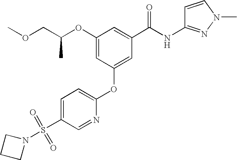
O(CC(OC1=CC(OC2=CC=C(S(N3CCC3)(=O)=O)C=N2)=CC(C(=O)NC2=NN(C)C=C2)=C1)C)C
